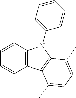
C1=CC=CC2=C1N(C1=CC=CC=C1)C1=C2C(C)=CC=C1C
